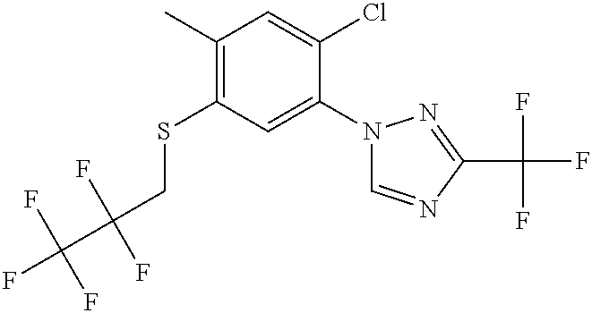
C1(C)=C(SCC(C(F)(F)F)(F)F)C=C(N2C=NC(C(F)(F)F)=N2)C(Cl)=C1
